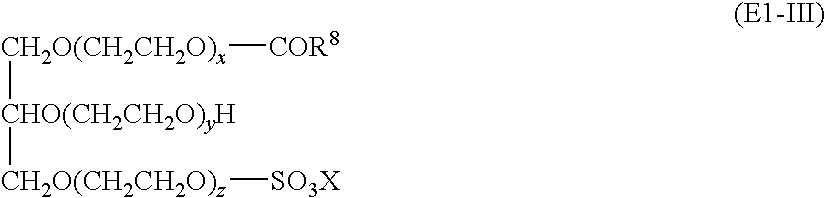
[CH2O(CH2CH2O)x]([CHO(CH2CH2O)yH][CH2O(CH2CH2O)z][SO3X])[COR8]
